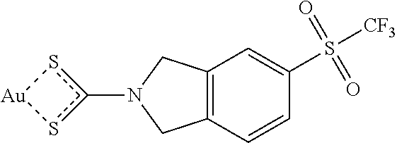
N1(c2s[Au]s2)CC2=C(C1)C=C(S([CF3])(=O)=O)C=C2
